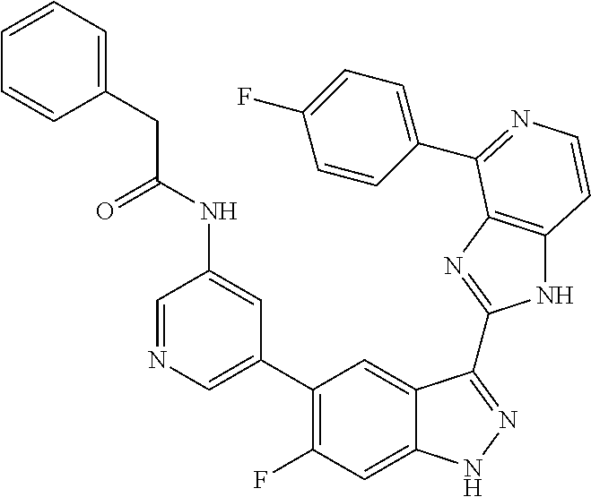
C1=C(C2=C(F)C=C3C(=C2)C(C2=NC4=C(N2)C=CN=C4C2=CC=C(F)C=C2)=NN3)C=C(NC(=O)CC2=CC=CC=C2)C=N1
